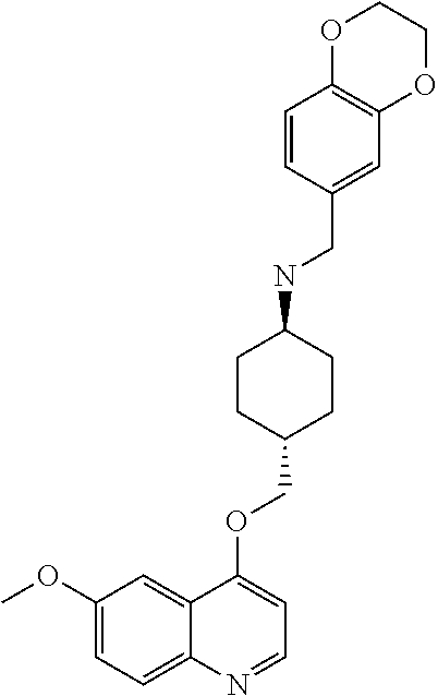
C1=CC(CNC2CCC(COC3=CC=NC4=CC=C(OC)C=C34)CC2)=CC2=C1OCCO2
